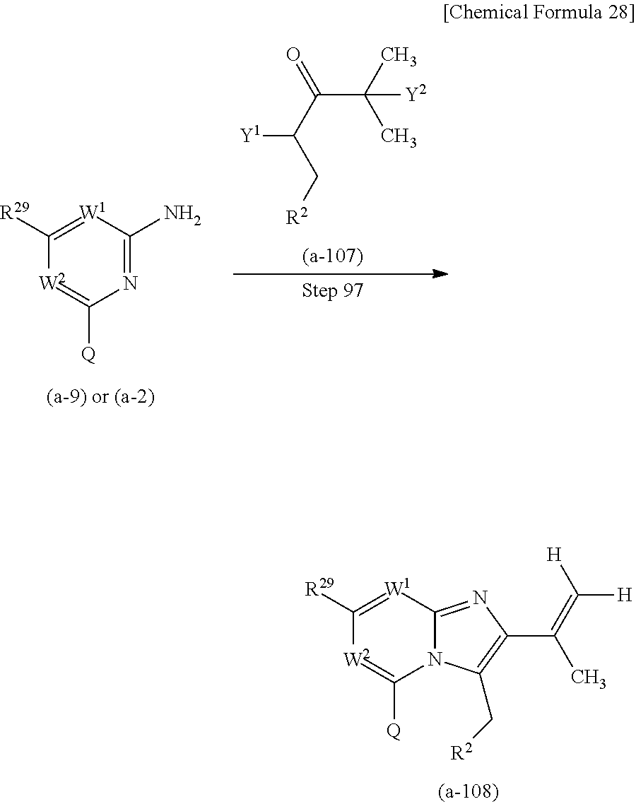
N12C(=NC(C(C)=C([H])[H])=C1C[R2])[W1]=C([R29])[W2]=C2[Q].N1=C(N)[W1]=C([R29])[W2]=C1[Q].[Y1]C(C(C(C)(C)[Y2])=O)C[R2]
